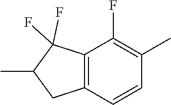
C1(C)=C(F)C2=C(C=C1)CC(C)C2(F)F
